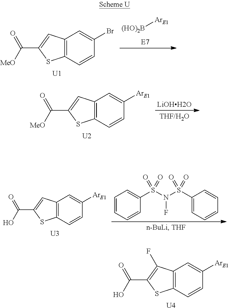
[(HO)2B][ArE1].C12=C(C=CC(Br)=C1)SC(C([MeO])=O)=C2.[U1].C12=C(C=CC([ArE1])=C1)SC(C([MeO])=O)=C2.[U2].C12=C(C=CC([ArE1])=C1)SC(C(O)=O)=C2.[U3].C1=CC=CC(S(N(S(C2=CC=CC=C2)(=O)=O)F)(=O)=O)=C1.C12=C(C=CC([ArE1])=C1)SC(C(O)=O)=C2F.[U4]
